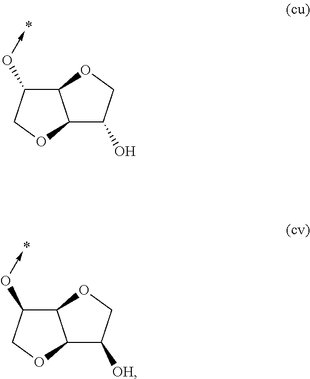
C12C(O)COC1C(O->C)CO2.C12C([OH])COC1C(O->C)CO2
